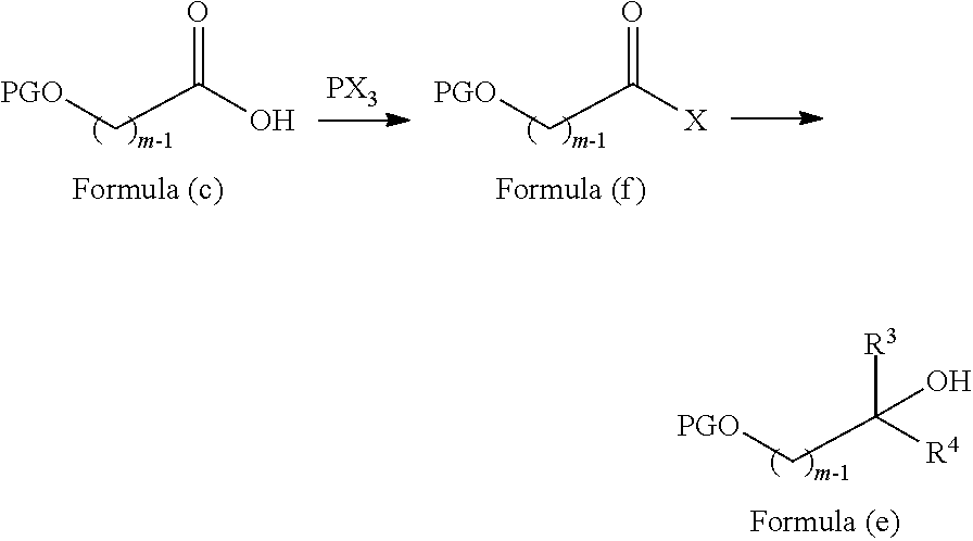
C([R3])(C[PGO])([R4])O.C(=O)(C[PGO])O.C(=O)(C[PGO])[X]
